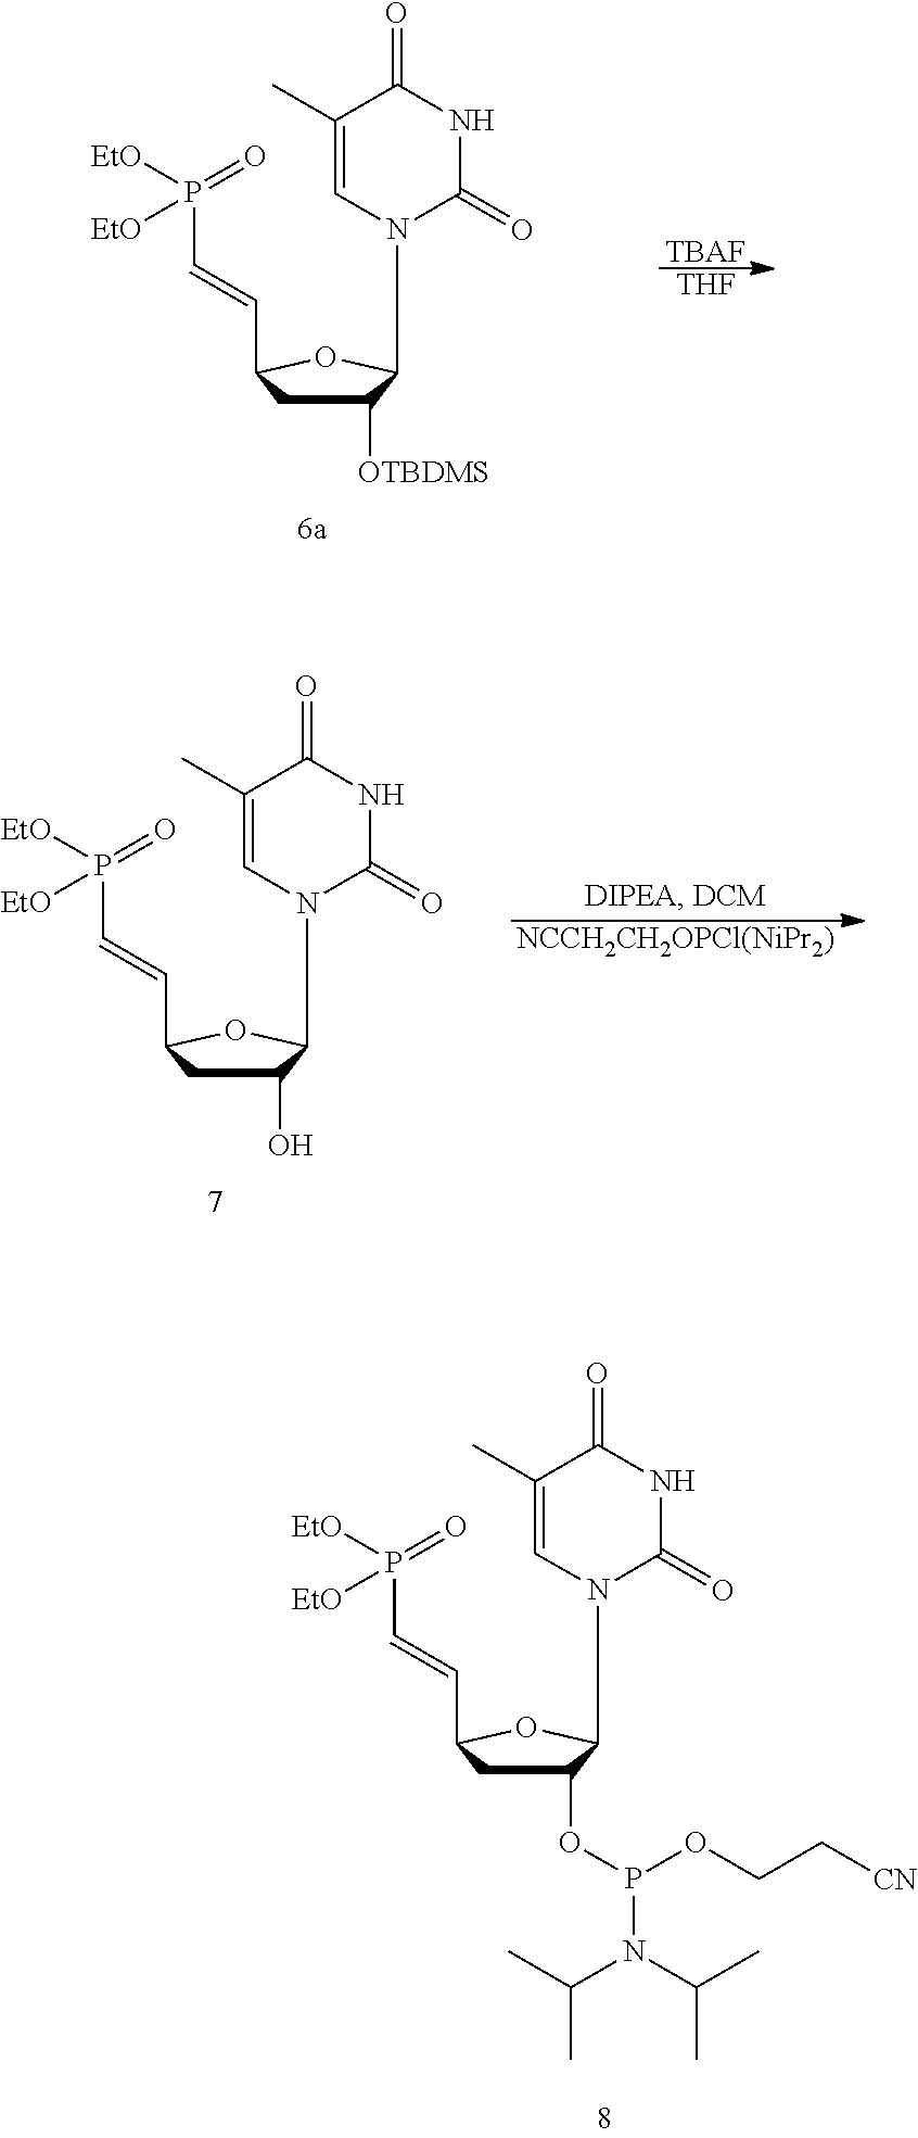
C1(OP(OCC[CN])N(C(C)C)C(C)C)CC(C=CP(=O)([EtO])[EtO])OC1N1C(=O)NC(=O)C(C)=C1.C1([OTBDMS])CC(C=CP([EtO])(=O)[EtO])OC1N1C(=O)NC(=O)C(C)=C1.[TBAF].[THF].C1(O)CC(C=CP([EtO])(=O)[EtO])OC1N1C(=O)NC(=O)C(C)=C1.[NCCH2CH2OPCl(NiPr2)]
